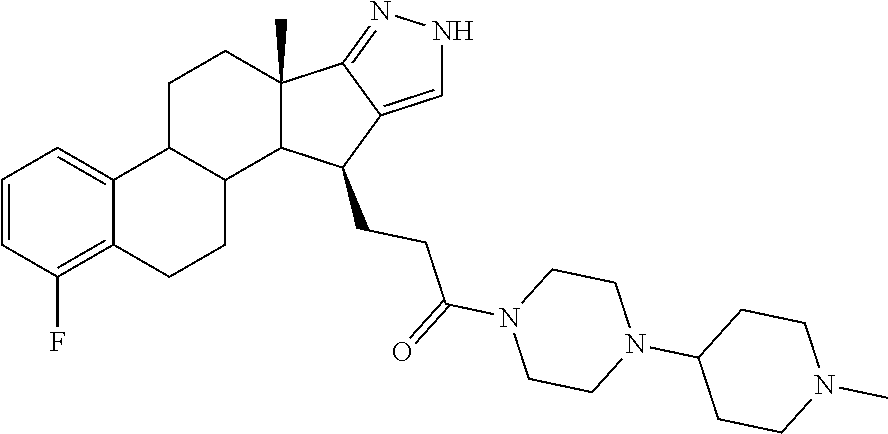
C1=CC(F)=C2C(=C1)C1CCC3(C)C4=NNC=C4C(CCC(=O)N4CCN(C5CCN(C)CC5)CC4)C3C1CC2
